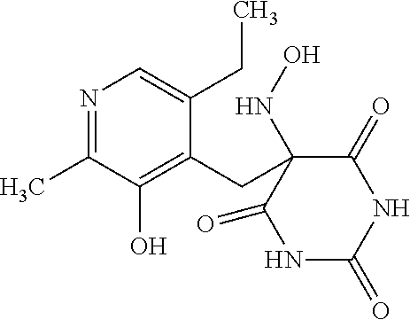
C1(=O)NC(=O)NC(=O)C1(CC1=C(O)C(C)=NC=C1CC)NO
